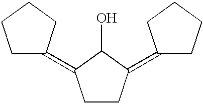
C1C(=C2CCC(=C3CCCC3)C2O)CCC1
